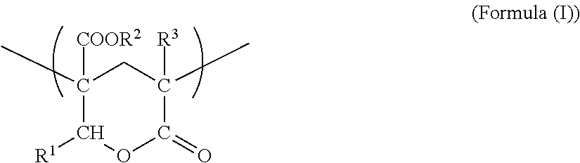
C1([COOR2])(C)C([R1])OC(=O)C(C)([R3])C1
